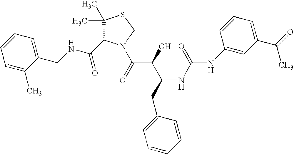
C(NCC1=CC=CC=C1C)(=O)C1C(C)(C)SCN1C(C(C(CC1=CC=CC=C1)NC(=O)NC1=CC(C(=O)C)=CC=C1)O)=O
